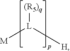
[(R5)q][L]([H])[M]
